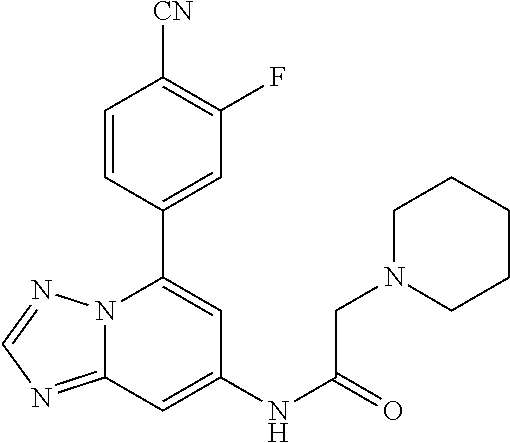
C12=NC=NN1C(C1=CC(F)=C([CN])C=C1)=CC(NC(=O)CN1CCCCC1)=C2
